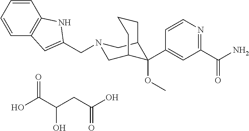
C1(C(N)=O)=NC=CC(C2(OC)C3CN(CC4=CC5=C(N4)C=CC=C5)CC2CCC3)=C1.OC(C(CC(O)=O)O)=O
